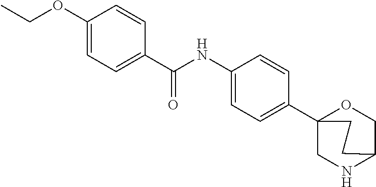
C1(OCC)=CC=C(C(NC2=CC=C(C34OCC(NC3)CC4)C=C2)=O)C=C1
